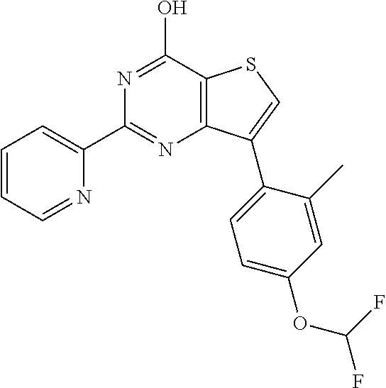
C12=C(C(O)=NC(C3=CC=CC=N3)=N1)SC=C2C1=CC=C(OC(F)F)C=C1C
